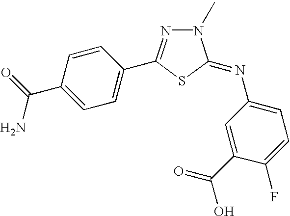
C1=C(C(N)=O)C=CC(C2=NN(C)C(=NC3=CC=C(F)C(C(=O)O)=C3)S2)=C1
